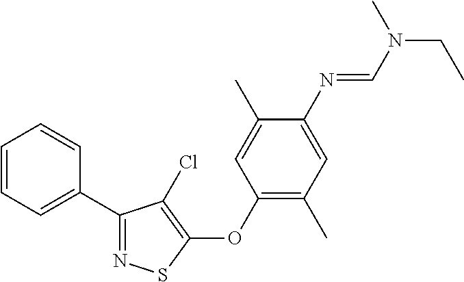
C1=CC=C(C2=NSC(OC3=C(C)C=C(N=CN(CC)C)C(C)=C3)=C2Cl)C=C1
